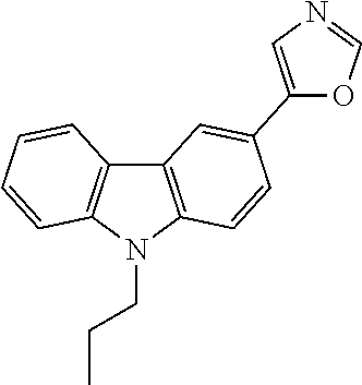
C12=C(N(CCC)C3=C1C=CC=C3)C=CC(C1=CN=CO1)=C2
